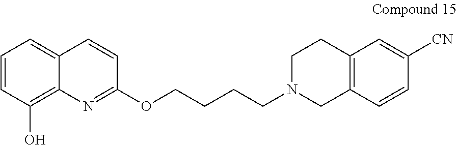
C1=CC(O)=C2C(=C1)C=CC(OCCCCN1CC3=C(CC1)C=C([CN])C=C3)=N2
